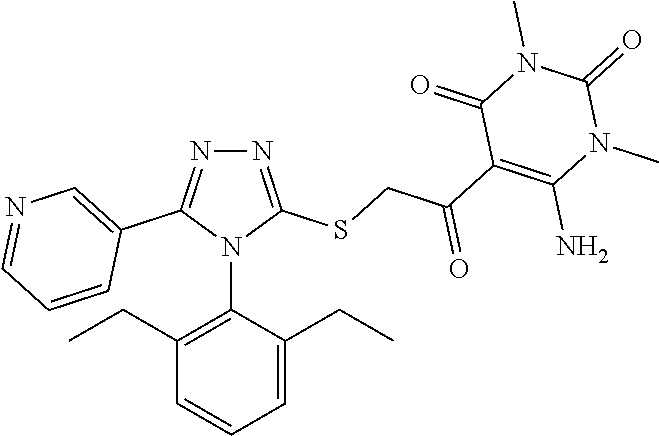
N1=C(SCC(C2=C(N)N(C)C(=O)N(C)C2=O)=O)N(C2=C(CC)C=CC=C2CC)C(C2=CN=CC=C2)=N1
